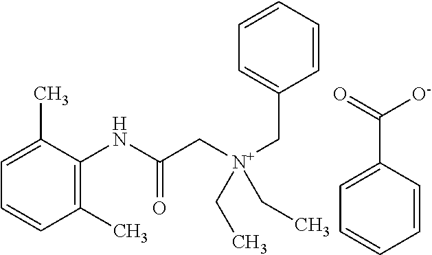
C1=CC(C)=C(NC(=O)C[N+](CC2=CC=CC=C2)(CC)CC)C(C)=C1.C1=CC=CC(C(=O)[O-])=C1
